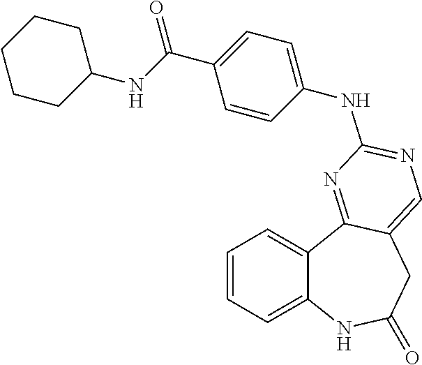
C1=CC=C2C(=C1)C1=NC(NC3=CC=C(C(=O)NC4CCCCC4)C=C3)=NC=C1CC(=O)N2
